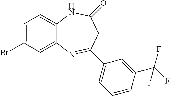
C12=CC=C(Br)C=C1N=C(C1=CC=CC(C(F)(F)F)=C1)CC(=O)N2
